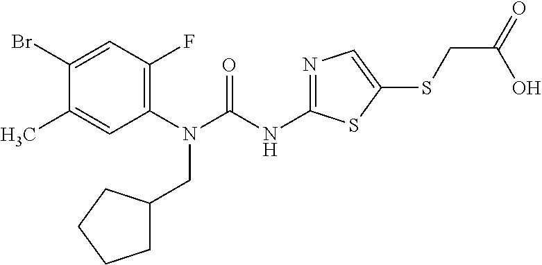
C1(N(CC2CCCC2)C(=O)NC2=NC=C(SCC(O)=O)S2)=C(F)C=C(Br)C(C)=C1
